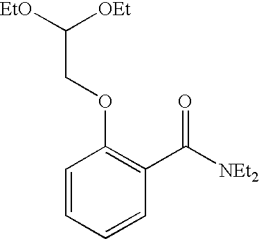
C1=CC=CC(C([NEt2])=O)=C1OCC([EtO])[OEt]
